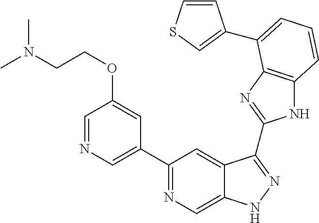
C1(C2=NC=C3C(=C2)C(C2=NC4=C(N2)C=CC=C4C2=CSC=C2)=NN3)=CN=CC(OCCN(C)C)=C1
